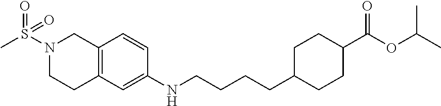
O=S(N1CCC2=C(C1)C=CC(NCCCCC1CCC(C(OC(C)C)=O)CC1)=C2)(C)=O
